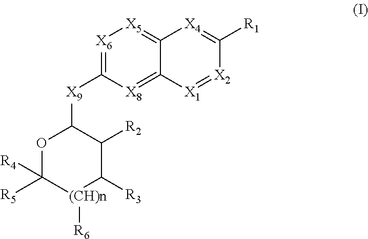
[X6]1=C([X9]C2OC([R4])([R5])[(CH)n]([R6])C([R3])C2[R2])[X8]=C2C(=[X5]1)[X4]=C([R1])[X2]=[X1]2
